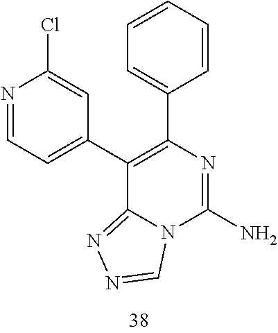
N1=CC=C(C2=C(C3=CC=CC=C3)N=C(N)N3C2=NN=C3)C=C1Cl
